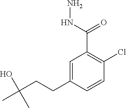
C1=C(CCC(C)(O)C)C=CC(Cl)=C1C(NN)=O
